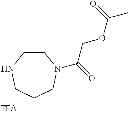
C1CNCCCN1C(=O)COC(C)=O
